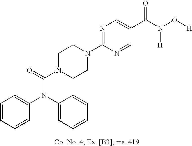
C1=CC=CC(N(C2=CC=CC=C2)C(=O)N2CCN(C3=NC=C(C(N(O[H])[H])=O)C=N3)CC2)=C1
